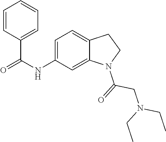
C12=CC(NC(C3=CC=CC=C3)=O)=CC=C1CCN2C(=O)CN(CC)CC
